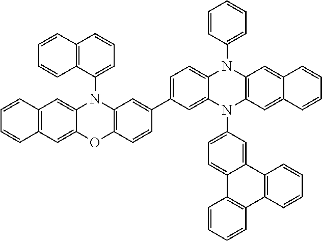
C1=C2C(=CC3=C1C=CC=C3)N(C1=CC=CC3=C1C=CC=C3)C1=C(O2)C=CC(C2=CC=C3C(=C2)N(C2=CC=C4C(=C2)C2=C(C5=C4C=CC=C5)C=CC=C2)C2=C(N3C3=CC=CC=C3)C=C3C(=C2)C=CC=C3)=C1
